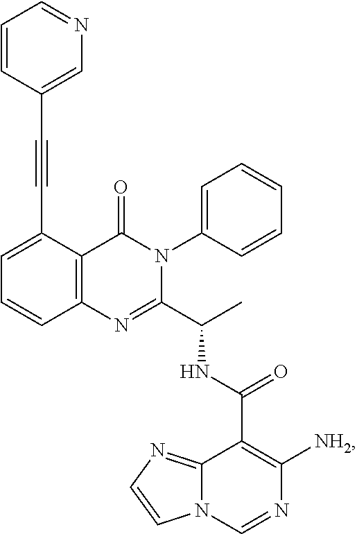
C1=C(C#CC2=CN=CC=C2)C2=C(C=C1)N=C(C(C)NC(C1=C([NH2])N=CN3C1=NC=C3)=O)N(C1=CC=CC=C1)C2=O
